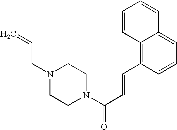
C(N1CCN(C(C=CC2=C3C(=CC=C2)C=CC=C3)=O)CC1)C=C
